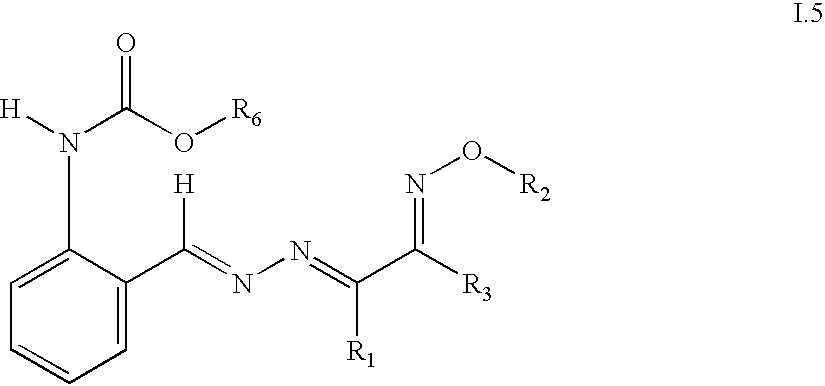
C1=C(C(=NN=C(C([R3])=NO[R2])[R1])[H])C(N(C(=O)O[R6])[H])=CC=C1
